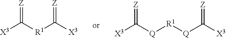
[X3]C([R1]C([X3])=[Z])=[Z].[X3]C([Q][R1][Q]C([X3])=[Z])=[Z]
